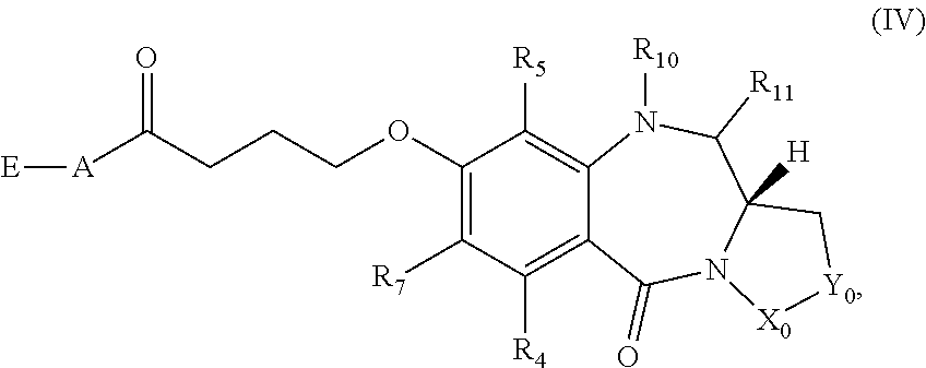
[E][A]C(CCCOC1=C([R7])C([R4])=C2C(=C1[R5])N([R10])C([R11])C1([H])N(C2=O)[X0][Y0]C1)=O
